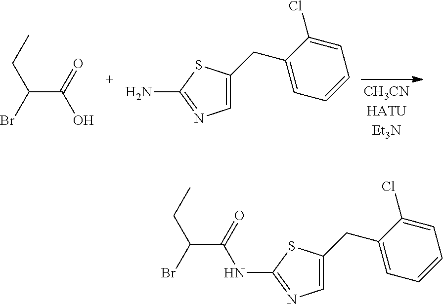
C1=C(CC2=CC=CC=C2Cl)SC(N)=N1.C(C)C(Br)C(=O)O.C(C)C(Br)C(=O)NC1=NC=C(CC2=CC=CC=C2Cl)S1
